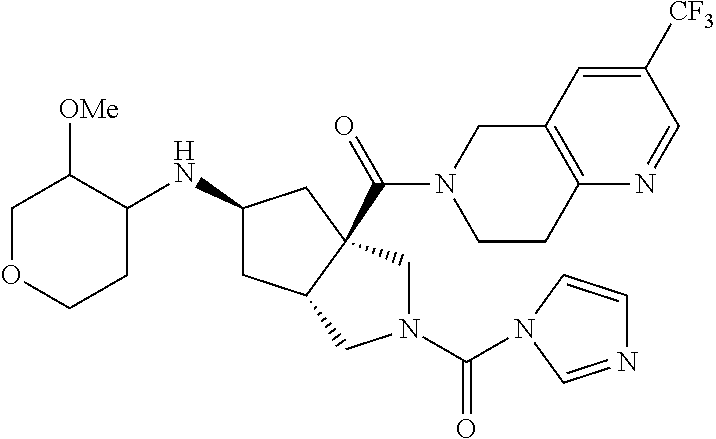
C1OCCC(NC2CC3C(C(=O)N4CCC5=C(C4)C=C([CF3])C=N5)(C2)CN(C(=O)N2C=CN=C2)C3)C1[OMe]
